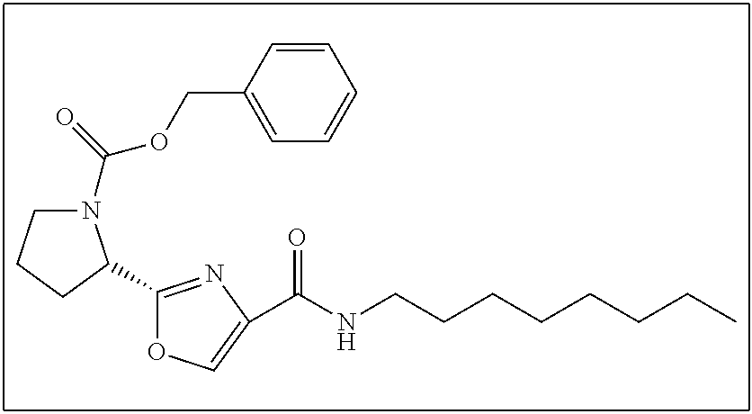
C1=CC(COC(=O)N2CCCC2C2=NC(C(NCCCCCCCC)=O)=CO2)=CC=C1
